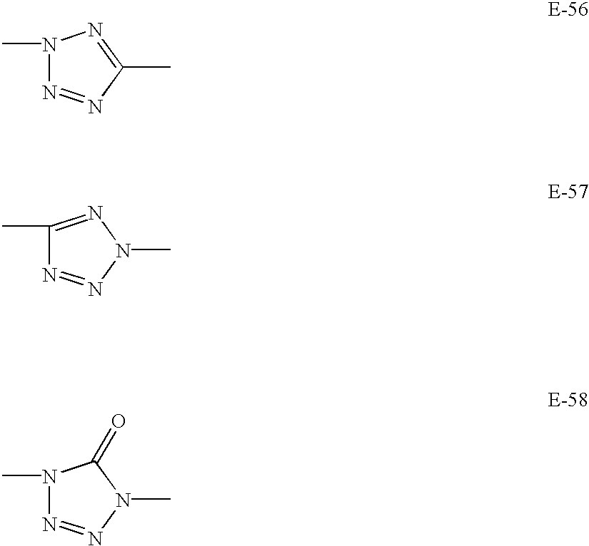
N1(C)N=NC(C)=N1.C1(C)=NN(C)N=N1.N1(C)N=NN(C)C1=O
